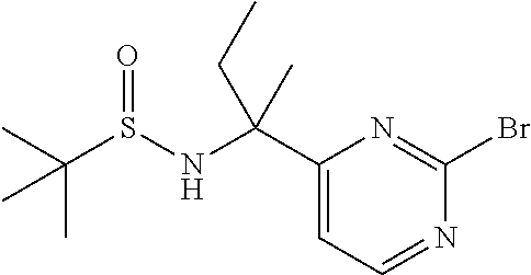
BrC1=NC(C(NS(C(C)(C)C)=O)(CC)C)=CC=N1
